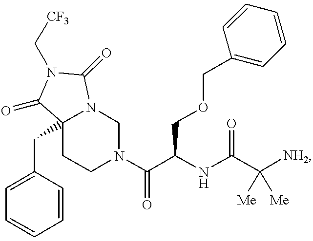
C1=CC(CC23CCN(C(C(NC(C([NH2])([Me])[Me])=O)COCC4=CC=CC=C4)=O)CN2C(=O)N(C[CF3])C3=O)=CC=C1
